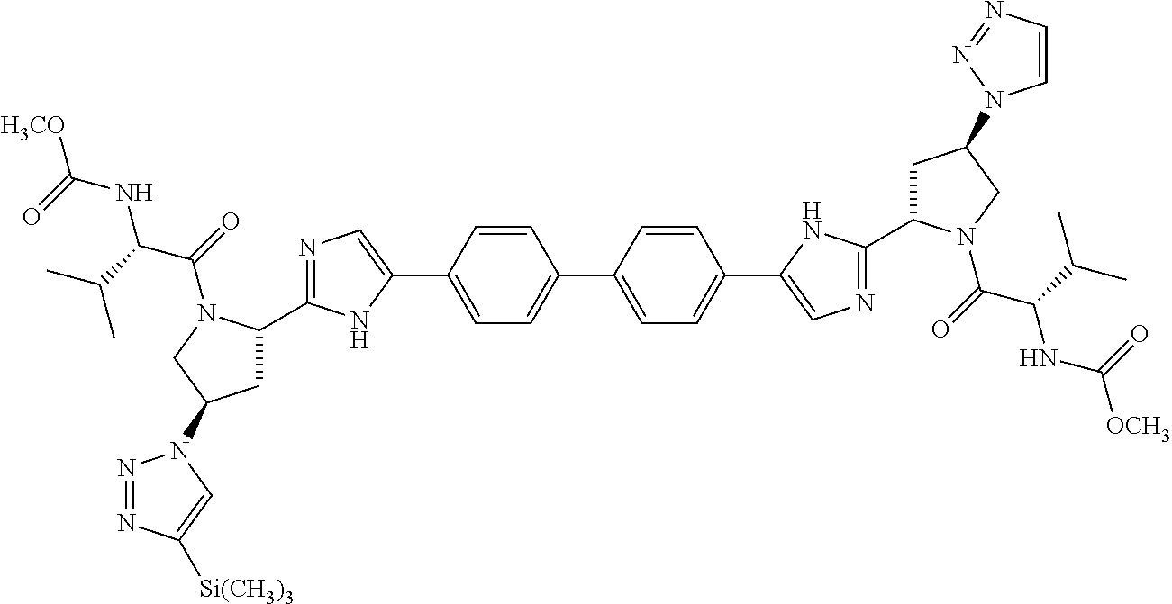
C1=C(C2=CN=C(C3CC(N4N=NC([Si(CH3)3])=C4)CN3C(C(C(C)C)NC(=O)[H3CO])=O)N2)C=CC(C2=CC=C(C3=CN=C(C4CC(N5C=CN=N5)CN4C(C(C(C)C)NC(=O)[OCH3])=O)N3)C=C2)=C1
